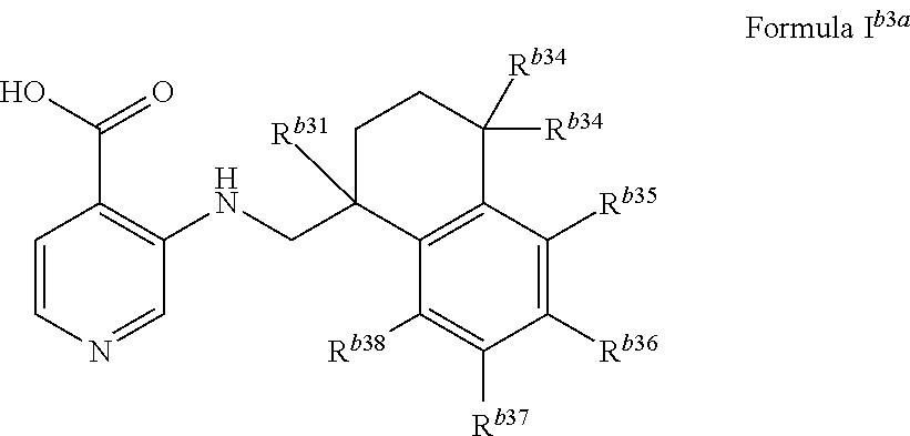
C1=CN=CC(NCC2([Rb31])C3=C(C([Rb34])([Rb34])CC2)C([Rb35])=C([Rb36])C([Rb37])=C3[Rb38])=C1C(O)=O
